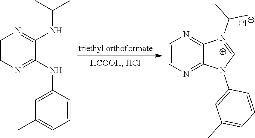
C1=CN=C2C(=N1)N(C(C)C)=CN2C1=CC(C)=CC=C1.[Cl-].C1=CN=C(NC(C)C)C(NC2=CC(C)=CC=C2)=N1
